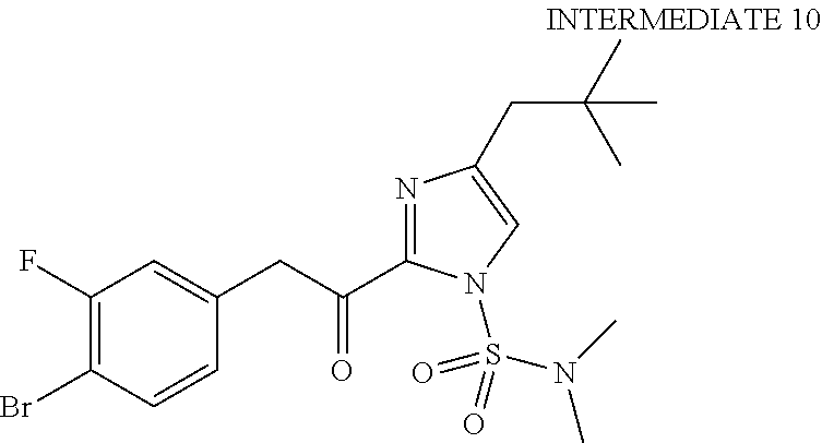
C1(F)=C(Br)C=CC(CC(=O)C2=NC(CC(C)(C)C)=CN2S(=O)(N(C)C)=O)=C1
